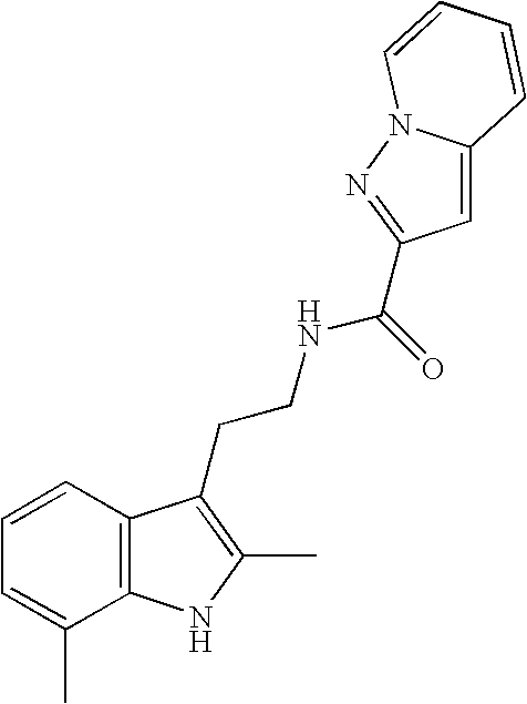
C1=CC2=C(C(C)=C1)NC(C)=C2CCNC(=O)C1=NN2C(=C1)C=CC=C2
